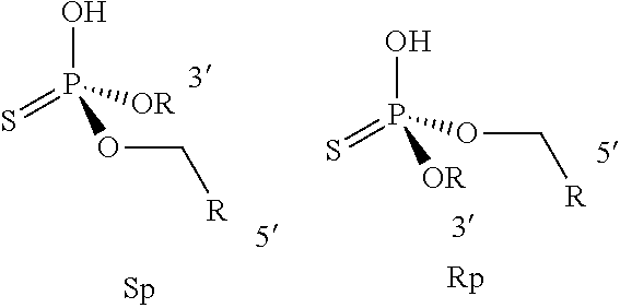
O(C[R])P(=S)(O)[OR].[OR]P(=S)(O)OC[R]
